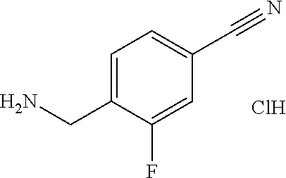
C1=C(CN)C(F)=CC(C#N)=C1.Cl
